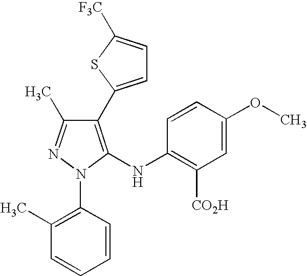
C1(C2=CC=C([F3C])S2)=C(NC2=C([CO2H])C=C(OC)C=C2)N(C2=C(C)C=CC=C2)N=C1C
